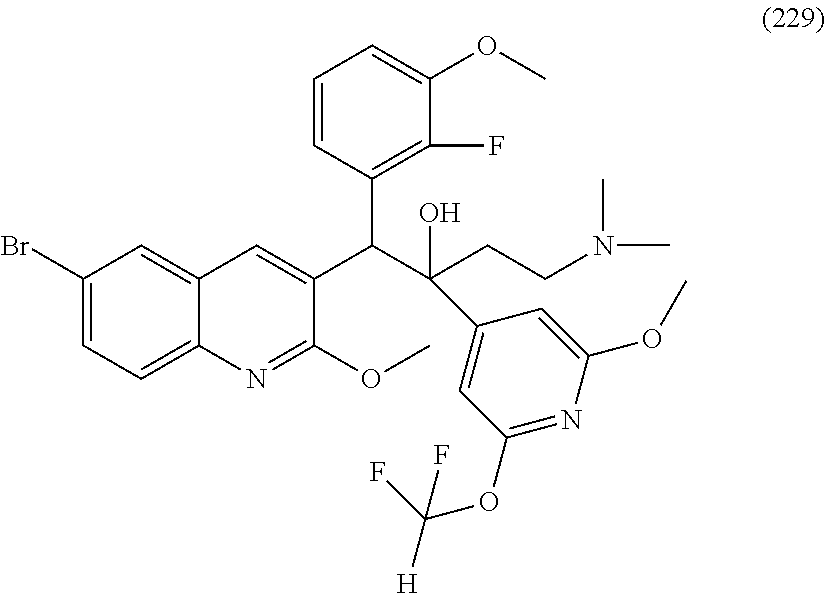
C1(Br)=CC=C2C(=C1)C=C(C(C(CCN(C)C)(O)C1=CC(OC([H])(F)F)=NC(OC)=C1)C1=C(F)C(OC)=CC=C1)C(OC)=N2
